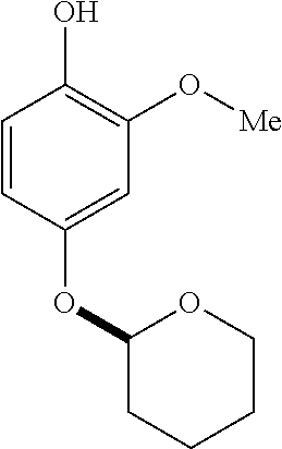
C1=CC(OC2CCCCO2)=CC(O[Me])=C1O
